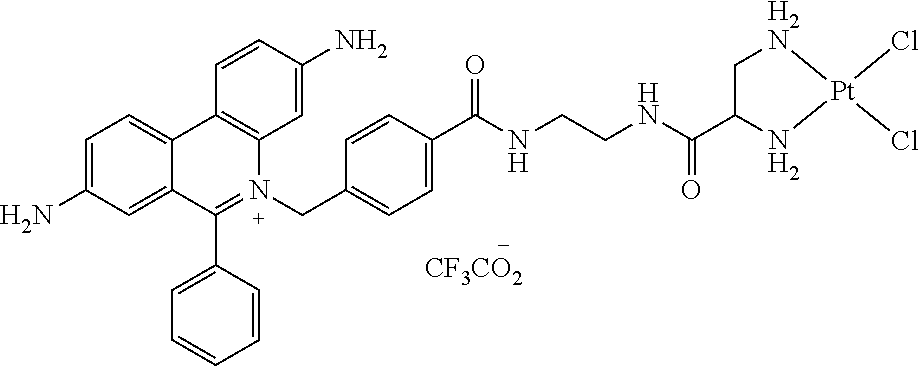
[CF3CO2].C1(C(NCCNC(C2N[Pt](Cl)(Cl)[H2N]C2)=O)=O)=CC=C(CN2=C(C3=CC=CC=C3)C3=CC(N)=CC=C3C3=C2C=C(N)C=C3)C=C1
